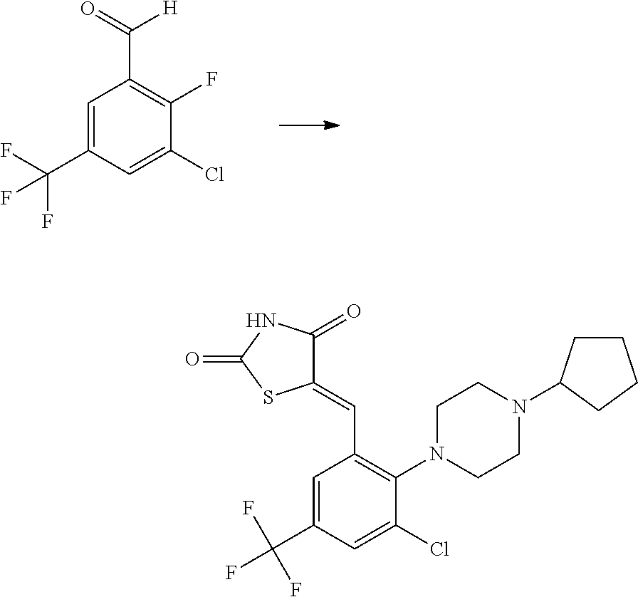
C1=C(C(F)(F)F)C=C(Cl)C(F)=C1C(=O)[H].C1(=O)C(=CC2=C(N3CCN(C4CCCC4)CC3)C(Cl)=CC(C(F)(F)F)=C2)SC(=O)N1
